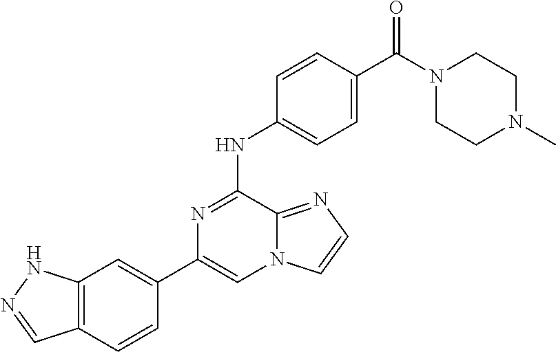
C1(C2=CC3=C(C=C2)C=NN3)=CN2C(=NC=C2)C(NC2=CC=C(C(=O)N3CCN(C)CC3)C=C2)=N1
